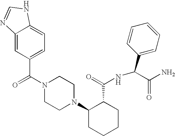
C(N1CCN(C2CCCCC2C(=O)NC(C2=CC=CC=C2)C(N)=O)CC1)(=O)C1=CC=C2C(=C1)N=CN2
